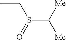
CCS(C([Me])[Me])=O
